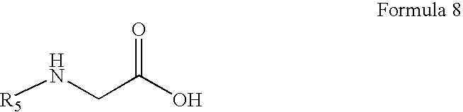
[R5]NCC(O)=O
